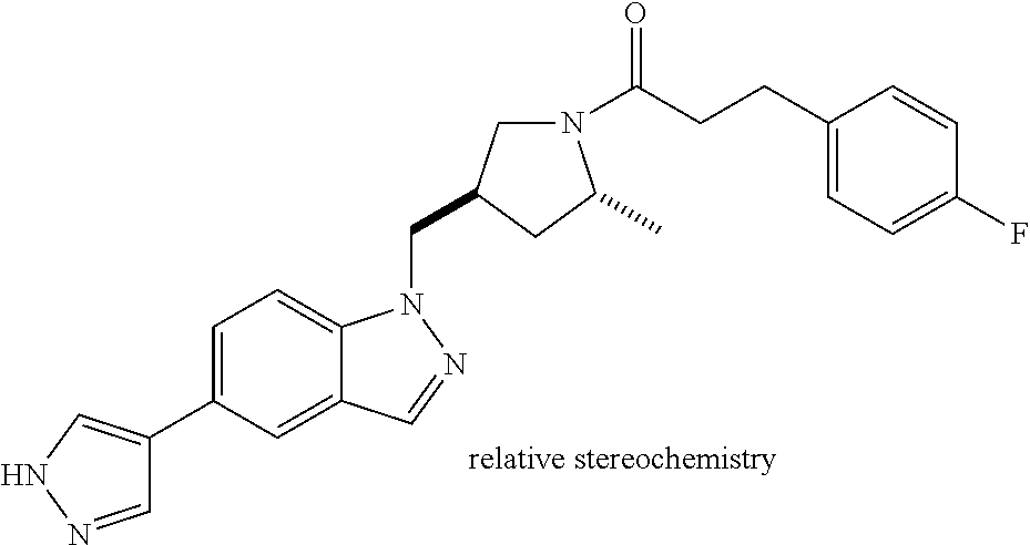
C1=NNC=C1C1=CC=C2C(=C1)C=NN2CC1CN(C(CCC2=CC=C(F)C=C2)=O)C(C)C1
